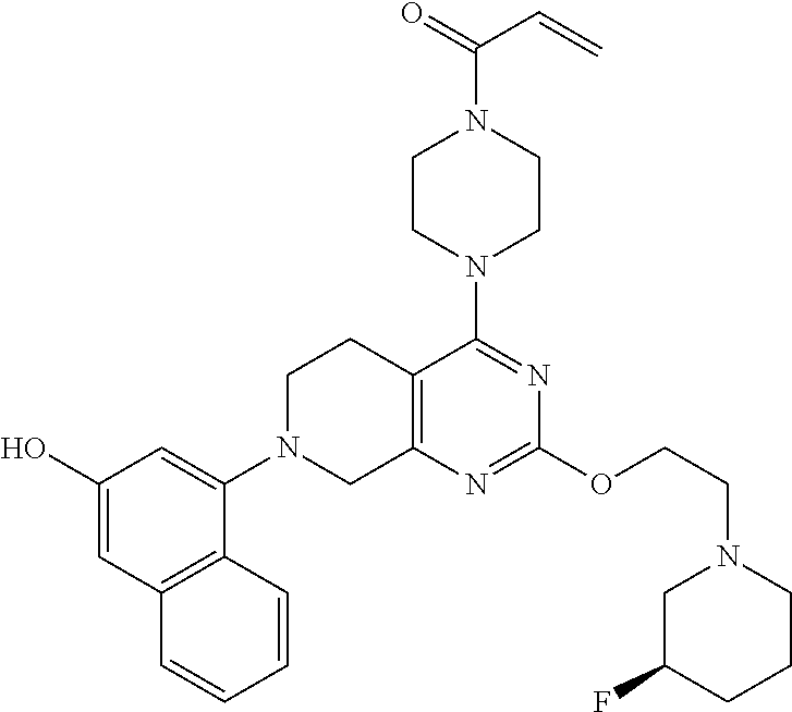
C12=C(N=C(OCCN3CC(F)CCC3)N=C1N1CCN(C(C=C)=O)CC1)CN(C1=CC(O)=CC3=C1C=CC=C3)CC2
